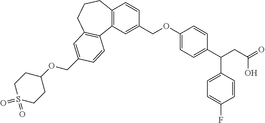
C12=C(C=C(COC3=CC=C(C(CC(=O)O)C4=CC=C(F)C=C4)C=C3)C=C1)C1=C(CCC2)C=C(COC2CCS(=O)(=O)CC2)C=C1
